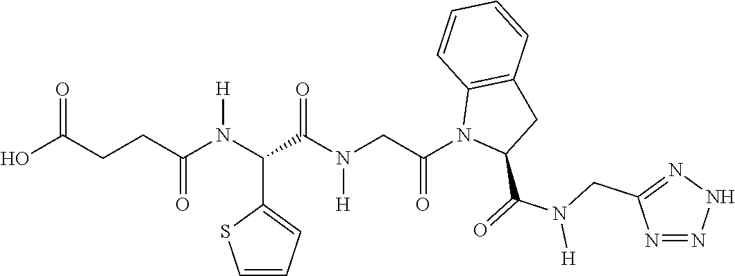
C(CC(N(C(C(N(CC(N1C(C(=O)N(CC2=NNN=N2)[H])CC2=C1C=CC=C2)=O)[H])=O)C1=CC=CS1)[H])=O)C(O)=O
